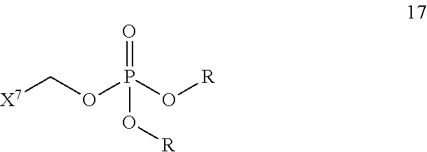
O=P(O[R])(OC[X7])O[R]
